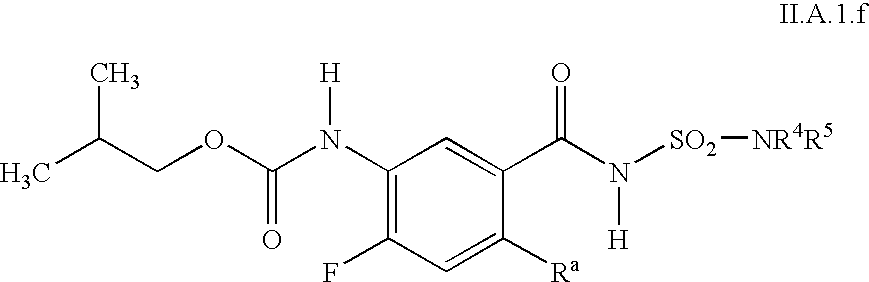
O(C(N([H])C1=C(F)C=C([Ra])C(C(=O)N([H])[SO2][NR4R5])=C1)=O)CC(C)C
